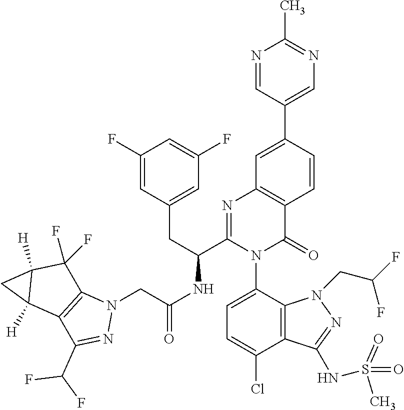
C(NC(C1=NC2=C(C(=O)N1C1=CC=C(Cl)C3=C1N(CC(F)F)N=C3NS(=O)(=O)C)C=CC(C1=CN=C(C)N=C1)=C2)CC1=CC(F)=CC(F)=C1)(=O)CN1C2=C(C(C(F)F)=N1)C1([H])C([H])(C2(F)F)C1
